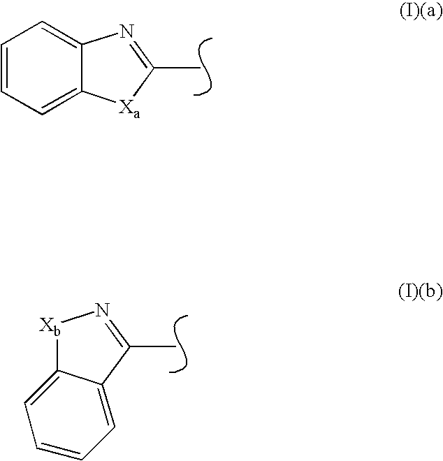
C1=CC=C2C(=C1)N=C(C)[Xa]2.[Xb]1C2=CC=CC=C2C(C)=N1
